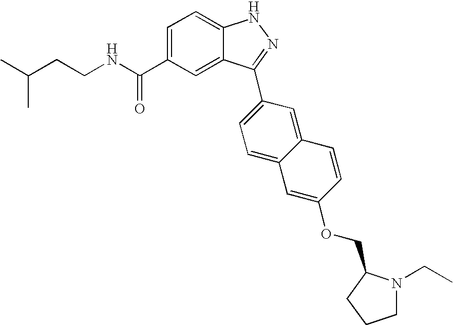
C(C1=CC=C2C(=C1)C(C1=CC=C3C(=C1)C=CC(OCC1N(CC)CCC1)=C3)=NN2)(NCCC(C)C)=O
